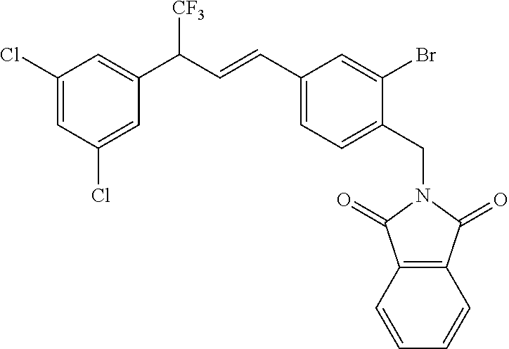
C1(Cl)=CC(Cl)=CC(C(C=CC2=CC=C(CN3C(=O)C4=C(C=CC=C4)C3=O)C(Br)=C2)[CF3])=C1
